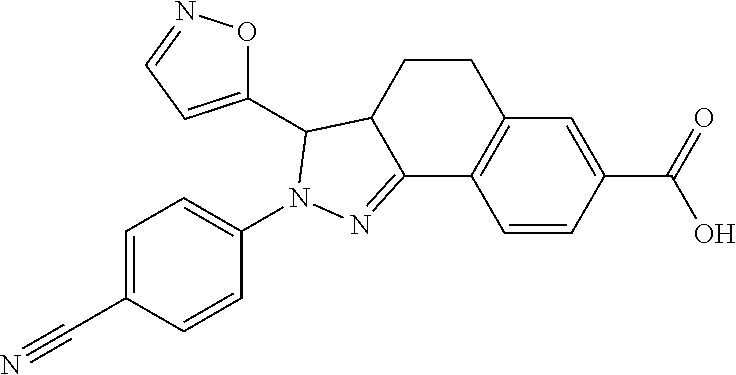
C1=CC(C(O)=O)=CC2=C1C1=NN(C3=CC=C(C#N)C=C3)C(C3=CC=NO3)C1CC2
